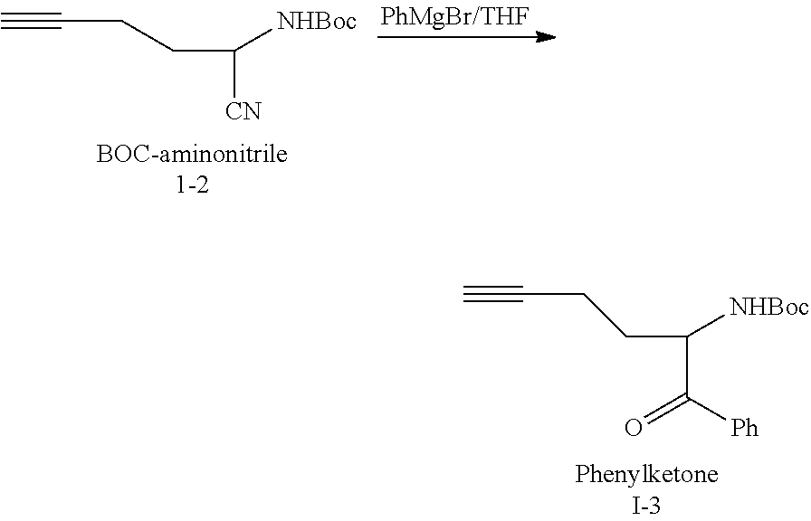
C#CCCC([NHBoc])[CN].C#CCCC([NHBoc])C([Ph])=O
